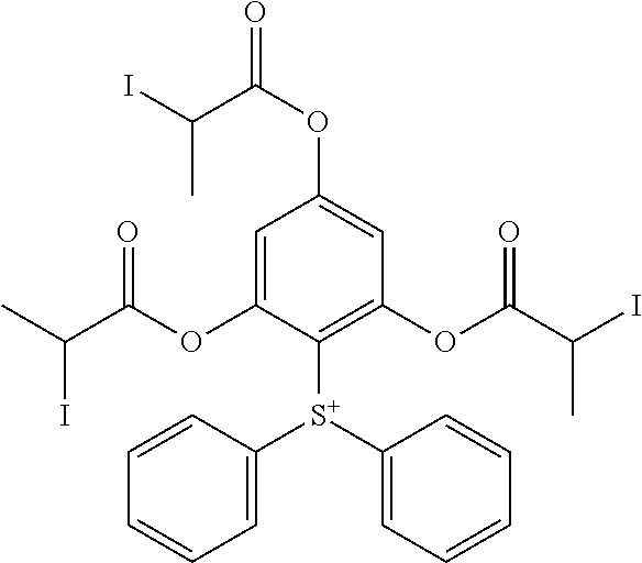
C1=C(OC(C(C)I)=O)C([S+](C2=CC=CC=C2)C2=CC=CC=C2)=C(OC(C(I)C)=O)C=C1OC(=O)C(I)C
